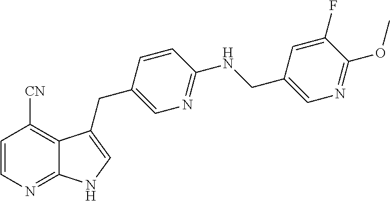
C1=CN=C2C(=C1[CN])C(CC1=CN=C(NCC3=CN=C(OC)C(F)=C3)C=C1)=CN2
